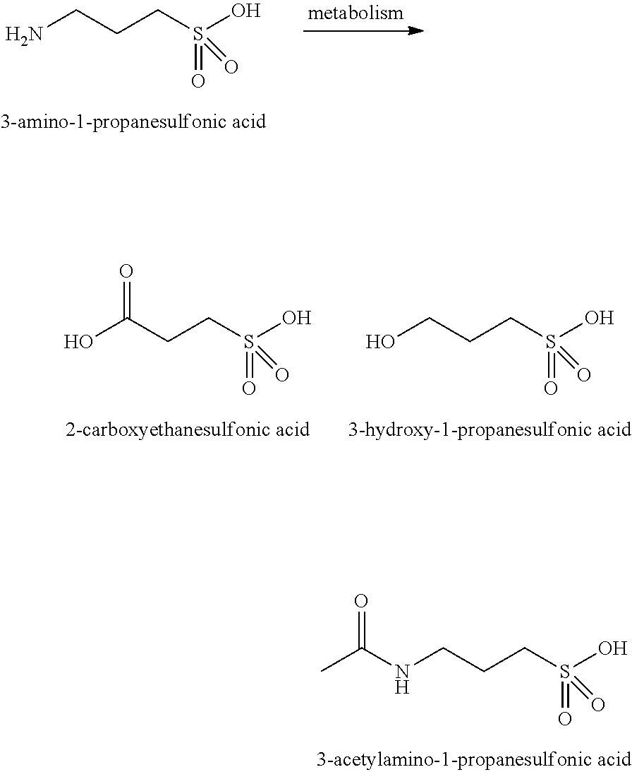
N(CCCS(O)(=O)=O)C(C)=O.NCCCS(O)(=O)=O.OC(CCS(O)(=O)=O)=O.OCCCS(O)(=O)=O
